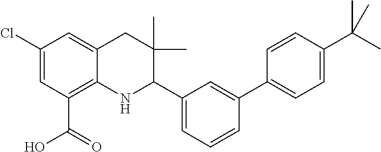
C1(Cl)=CC(C(O)=O)=C2C(=C1)CC(C)(C)C(C1=CC=CC(C3=CC=C(C(C)(C)C)C=C3)=C1)N2
